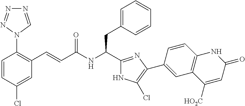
C(NC(CC1=CC=CC=C1)C1=NC(C2=CC3=C(C=C2)NC(=O)C=C3[HO2C])=C(Cl)N1)(=O)C=CC1=C(N2N=NN=C2)C=CC(Cl)=C1
